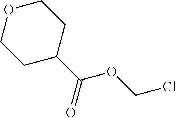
O1CCC(C(=O)OCCl)CC1
